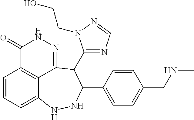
C1=CC=C2C3=C1C(=O)NN=C3C(C1=NC=NN1CCO)C(C1=CC=C(CNC)C=C1)NN2
